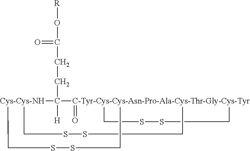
[Cys-Cys-NH]12C([H])(CCC(=O)O[R])[C-Tyr-Cys-Cys-Asn-Pro-Ala-Cys-Thr-Gly-Cys-Tyr]3(=O)(CSSC3)(CSSC1)CSSC2
